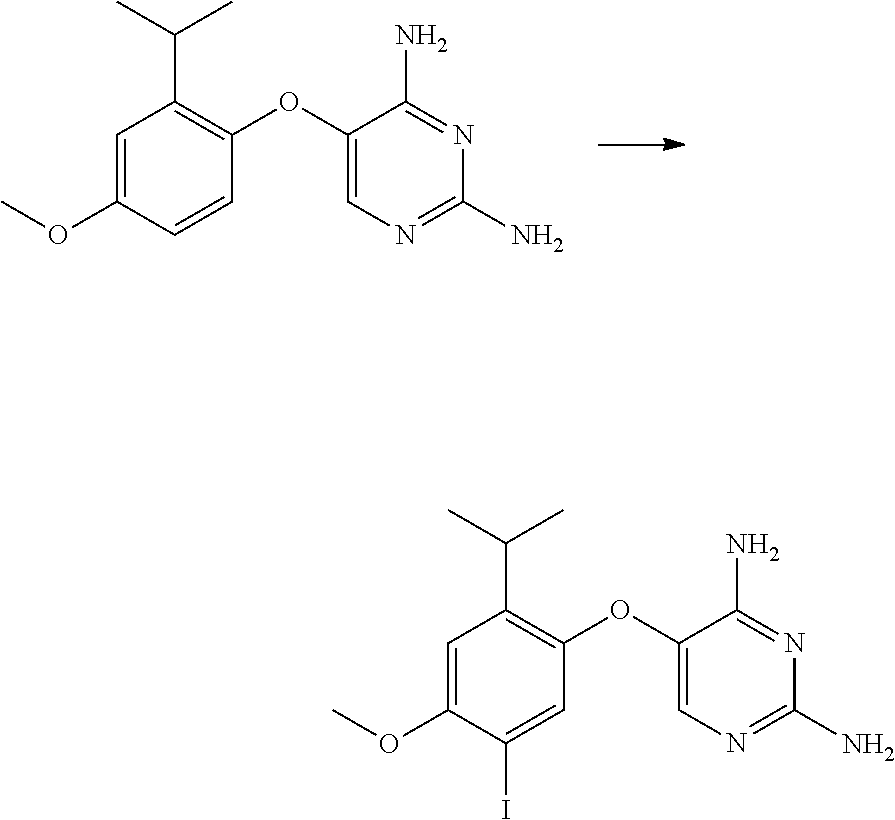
N1=C(N)C(OC2=C(C(C)C)C=C(OC)C=C2)=CN=C1N.N1=C(N)C(OC2=C(C(C)C)C=C(OC)C(I)=C2)=CN=C1N
